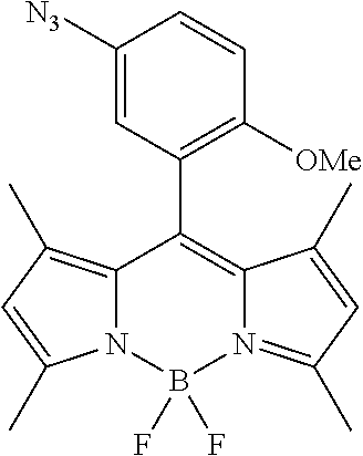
C12=C(C)C=C(C)N1B(F)(F)N1=C(C)C=C(C)C1=C2C1=C([OMe])C=CC([N3])=C1
